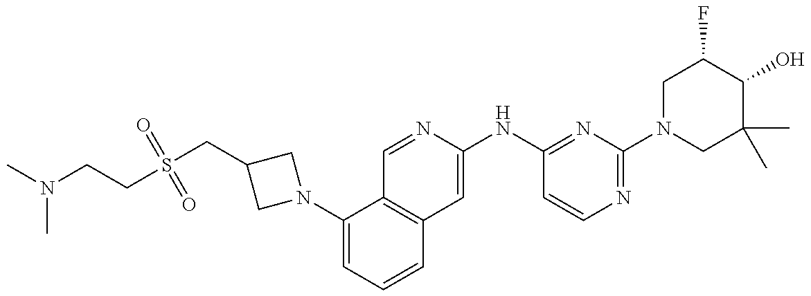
CN(CCS(CC1CN(C2=CC=CC3=C2C=NC(NC2=NC(N4CC(C)(C)C(O)C(F)C4)=NC=C2)=C3)C1)(=O)=O)C
